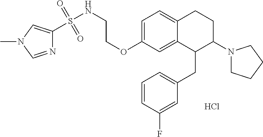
Cl.O(C1=CC=C2C(=C1)C(CC1=CC=CC(F)=C1)C(N1CCCC1)CC2)CCNS(=O)(=O)C1=CN(C)C=N1
